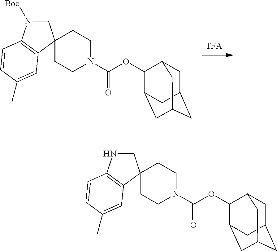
C1C2CC3CC(C(OC(N4CCC5(CC4)CN([Boc])C4=C5C=C(C)C=C4)=O)C1C3)C2.C1C2CC3CC(C(OC(N4CCC5(CC4)CNC4=C5C=C(C)C=C4)=O)C1C3)C2
